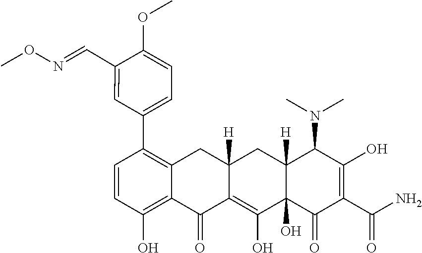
C1=CC(O)=C2C(=C1C1=CC=C(OC)C(C=NOC)=C1)CC1([H])C(=C(O)C3(O)C([H])(C1)C(N(C)C)C(O)=C(C(N)=O)C3=O)C2=O
